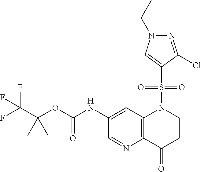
C1(NC(OC(C(F)(F)F)(C)C)=O)=CC2=C(N=C1)C(=O)CCN2S(C1=CN(CC)N=C1Cl)(=O)=O
